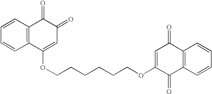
C1=CC2=C(C=C1)C(OCCCCCCOC1=CC(=O)C3=C(C1=O)C=CC=C3)=CC(=O)C2=O
